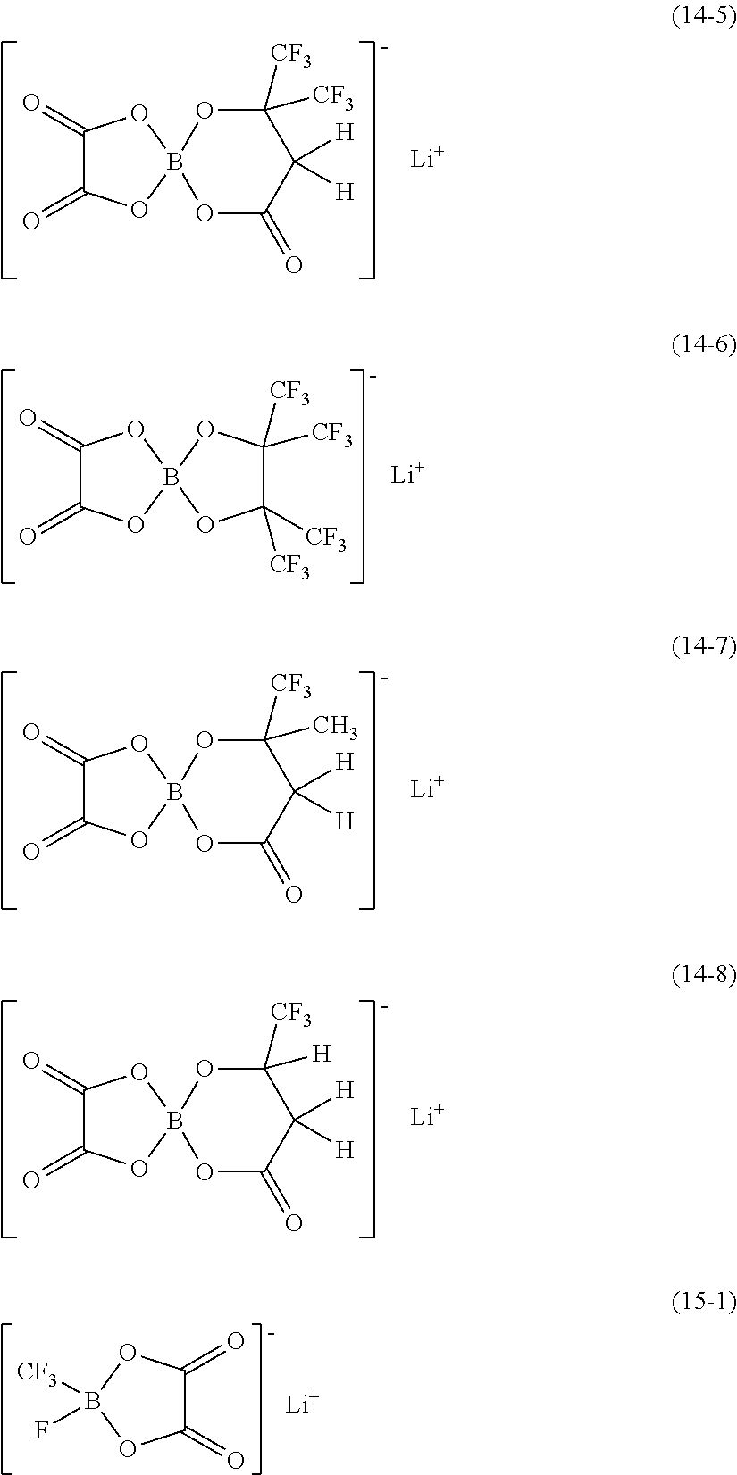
C1(=O)C(=O)OB2(O1)OC(=O)C([H])([H])C([CF3])([CF3])O2.[Li].C1(=O)C(=O)OB2(O1)OC([CF3])([CF3])C([CF3])([CF3])O2.[Li].C1(=O)C(=O)OB2(O1)OC(=O)C([H])([H])C([CF3])(C)O2.[Li].C1(=O)C(=O)OB([CF3])(F)O1.[Li].C1(=O)C(=O)OB2(O1)OC(=O)C([H])([H])C([CF3])([H])O2.[Li]
